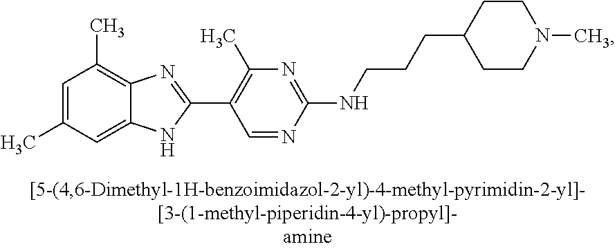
C1(C2=NC3=C(C)C=C(C)C=C3N2)=C(C)N=C(NCCCC2CCN(C)CC2)N=C1
